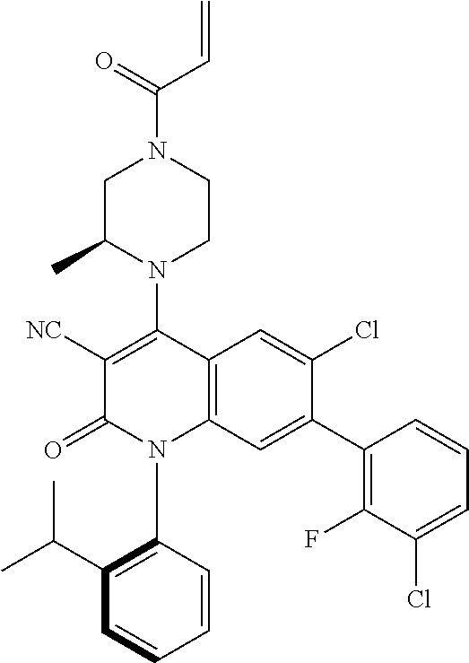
C1C(C)N(C2=C([NC])C(=O)N(C3=C(C(C)C)C=CC=C3)C3=C2C=C(Cl)C(C2=C(F)C(Cl)=CC=C2)=C3)CCN1C(=O)C=C
